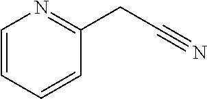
C1=CC=CC(CC#N)=N1
